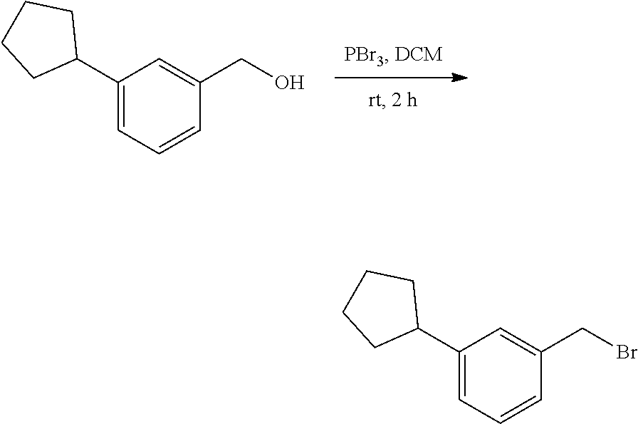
C1(C2CCCC2)=CC=CC(CO)=C1.C1(C2CCCC2)=CC=CC(CBr)=C1
